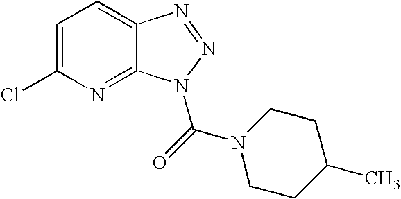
C1(Cl)=CC=C2C(=N1)N(C(=O)N1CCC(C)CC1)N=N2
